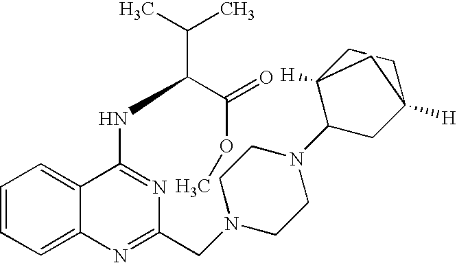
C1=CC=C2C(=C1)C(NC(C(C)C)C(=O)OC)=NC(CN1CCN(C3CC4([H])CCC3([H])C4)CC1)=N2
